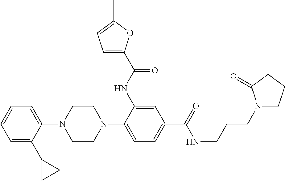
C1(N2CCN(C3=CC=C(C(NCCCN4CCCC4=O)=O)C=C3NC(=O)C3=CC=C(C)O3)CC2)=CC=CC=C1C1CC1
